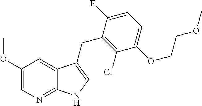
C1(OC)=CN=C2C(=C1)C(CC1=C(Cl)C(OCCOC)=CC=C1F)=CN2
